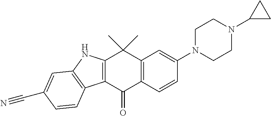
C12=C(C(=O)C3=C(C1(C)C)C=C(N1CCN(C4CC4)CC1)C=C3)C1=C(N2)C=C(C#N)C=C1
